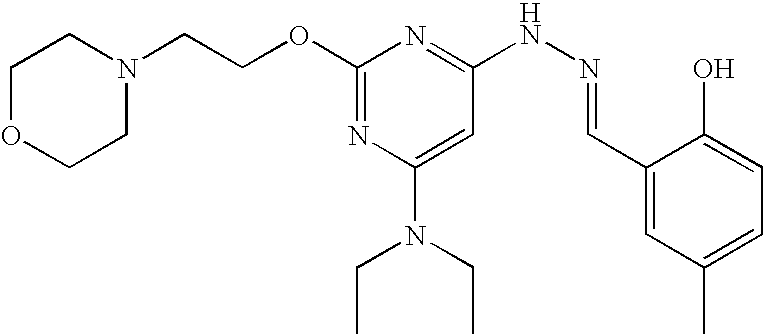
C1(OCCN2CCOCC2)=NC(N(CC)CC)=CC(NN=CC2=CC(C)=CC=C2O)=N1
